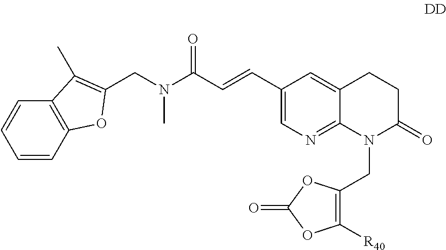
C1(C=CC(N(CC2=C(C)C3=C(C=CC=C3)O2)C)=O)=CN=C2C(=C1)CCC(=O)N2CC1=C([R40])OC(=O)O1
